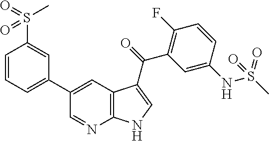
C1=CC=C(C2=CC3=C(N=C2)NC=C3C(C2=C(F)C=CC(NS(=O)(C)=O)=C2)=O)C=C1S(C)(=O)=O
